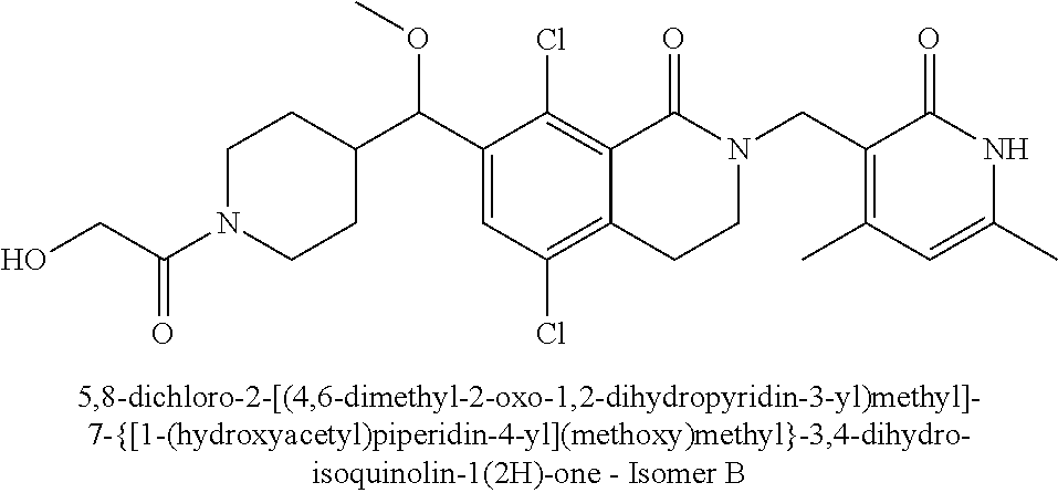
C1(C(C2CCN(C(CO)=O)CC2)OC)=CC(Cl)=C2C(=C1Cl)C(=O)N(CC1=C(C)C=C(C)NC1=O)CC2
